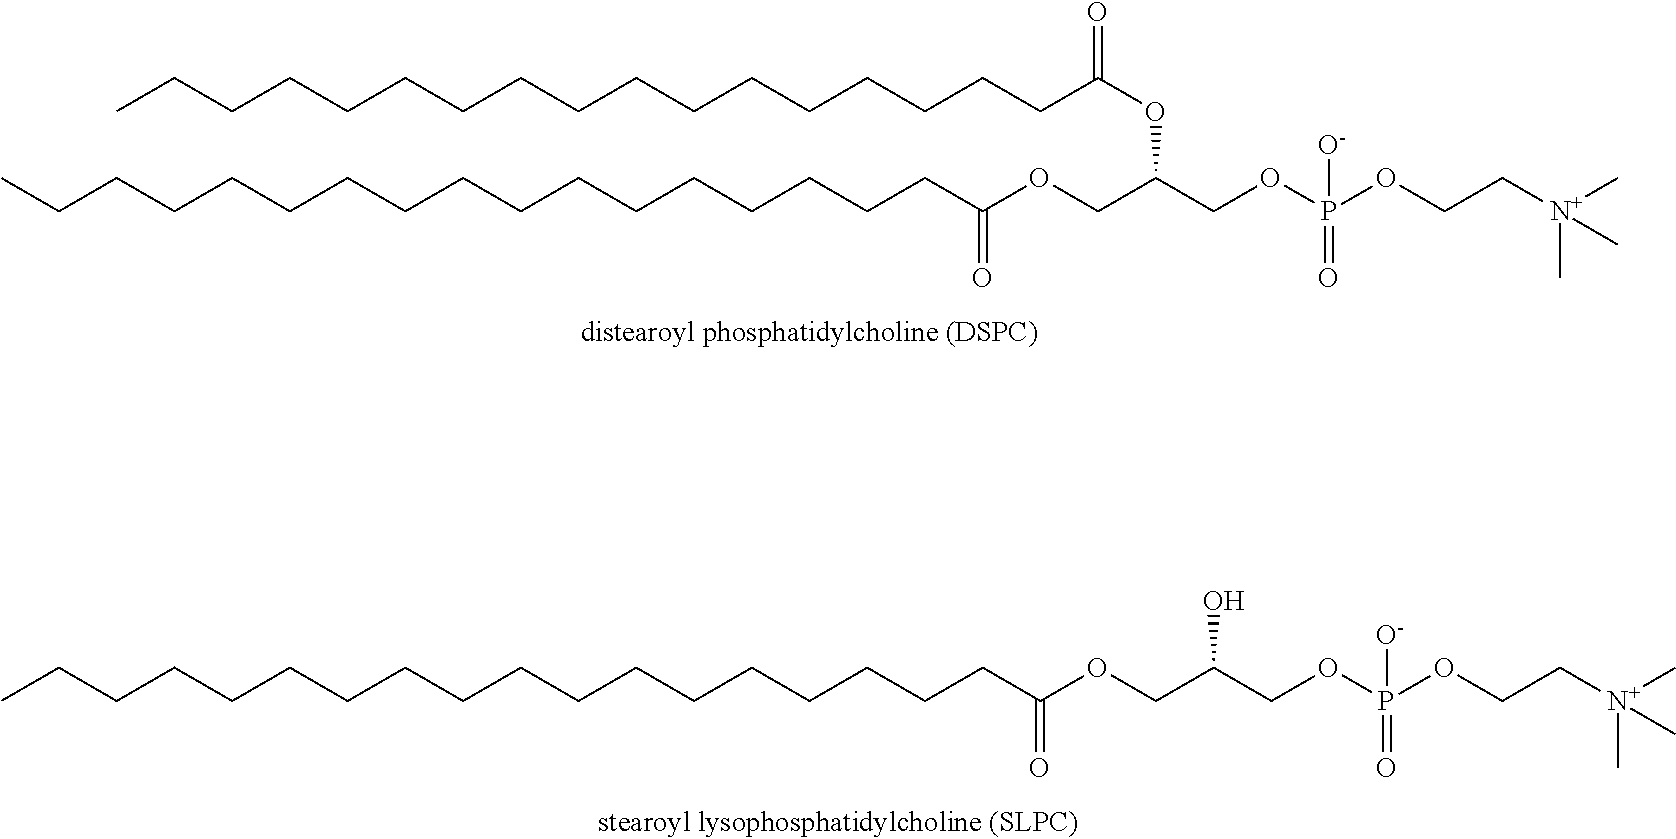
CCCCCCCCCCCCCCCCCC(OCC(COP(OCC[N+](C)(C)C)([O-])=O)OC(CCCCCCCCCCCCCCCCC)=O)=O.C(CCCCCCCCCCCCCCCCC(OCC(COP(OCC[N+](C)(C)C)([O-])=O)O)=O)C
